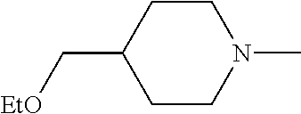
C1CN(C)CCC1C[EtO]
